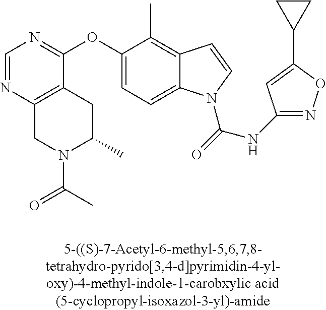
C1=NC2=C(C(OC3=CC=C4C(=C3C)C=CN4C(NC3=NOC(C4CC4)=C3)=O)=N1)CC(C)N(C(=O)C)C2
